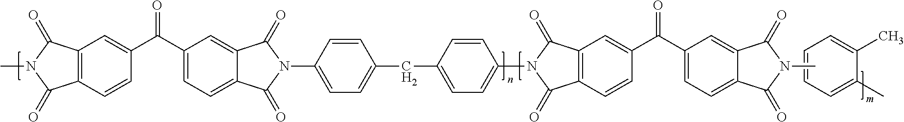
C1=C(C)C(C)=CC=C1.C12=C(C=CC(C(C3=CC=C4C(=C3)C(=O)N(C3=CC=C(CC5=CC=C(N6C(=O)C7=C(C=CC(C(C8=CC=C9C(=C8)C(=O)N(C)C9=O)=O)=C7)C6=O)C=C5)C=C3)C4=O)=O)=C1)C(=O)N(C)C2=O
